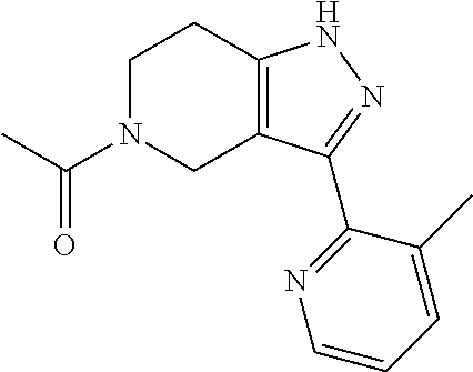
C1N(C(C)=O)CC2=C(C1)NN=C2C1=NC=CC=C1C
